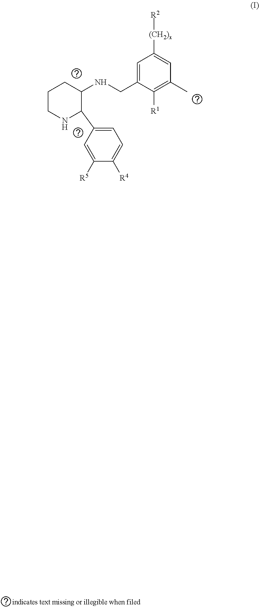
C1=C(CNC2CCCNC2C2=CC=C([R4])C([R5])=C2)C([R1])=C(C)C=C1[(CH2)x][R2]
